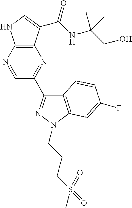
C12=C(N=CC(C3=NN(CCCS(=O)(C)=O)C4=C3C=CC(F)=C4)=N1)NC=C2C(NC(CO)(C)C)=O
